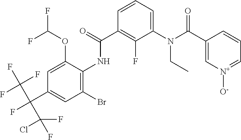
C1=C(OC(F)F)C(NC(C2=C(F)C(N(CC)C(=O)C3=C[N+]([O-])=CC=C3)=CC=C2)=O)=C(Br)C=C1C(F)(C(F)(F)F)C(F)(Cl)F
